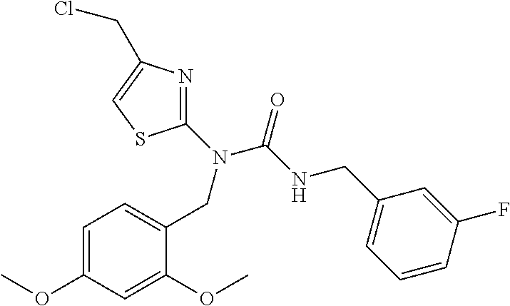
C1=C(OC)C=C(OC)C(CN(C(NCC2=CC=CC(F)=C2)=O)C2=NC(CCl)=CS2)=C1
